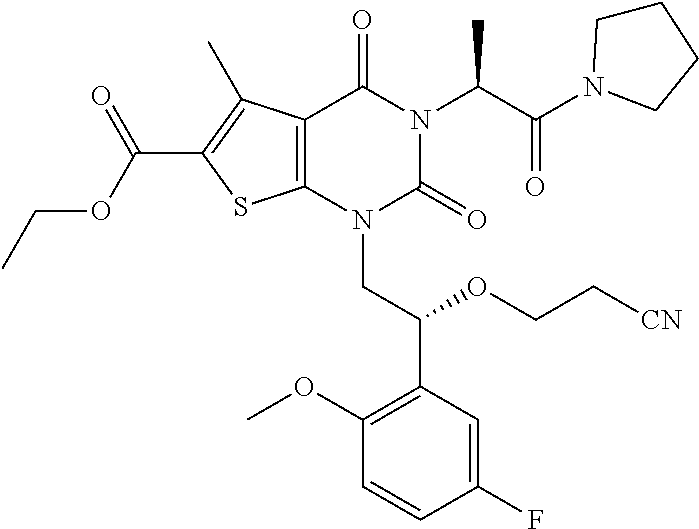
C1(F)=CC(C(OCC[CN])CN2C(=O)N(C(C(=O)N3CCCC3)C)C(=O)C3=C2SC(C(OCC)=O)=C3C)=C(OC)C=C1
